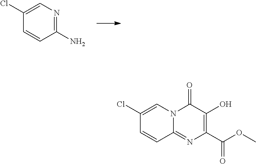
C1(Cl)=CN=C(N)C=C1.C1(Cl)=CN2C(=NC(C(OC)=O)=C(O)C2=O)C=C1
